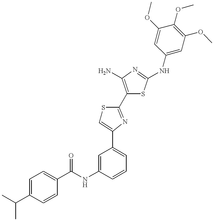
C(NC1=CC(C2=CSC(C3=C(N)N=C(NC4=CC(OC)=C(OC)C(OC)=C4)S3)=N2)=CC=C1)(=O)C1=CC=C(C(C)C)C=C1
